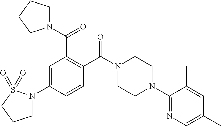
C1=C(N2CCCS2(=O)=O)C=CC(C(N2CCN(C3=NC=C(C)C=C3C)CC2)=O)=C1C(N1CCCC1)=O
